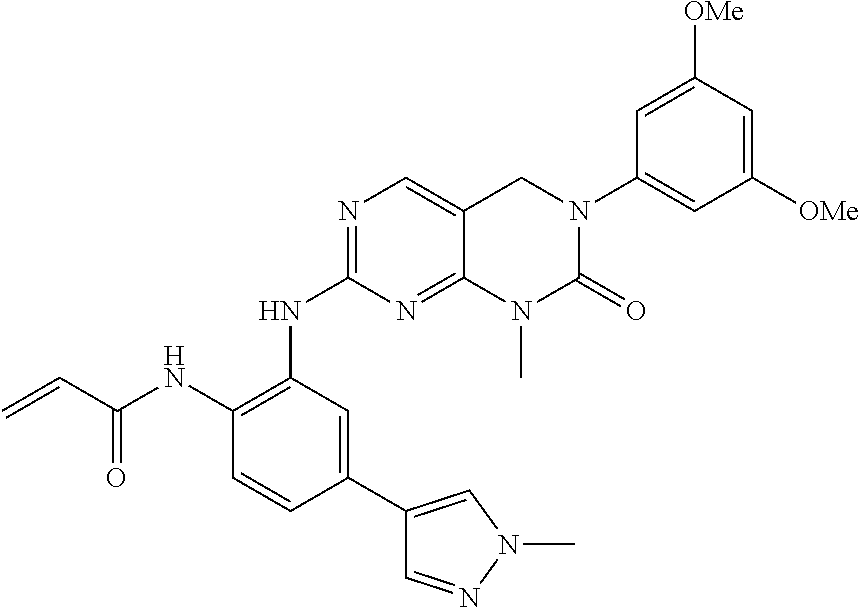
C1(NC(=O)C=C)=C(NC2=NC=C3C(=N2)N(C)C(=O)N(C2=CC([OMe])=CC([OMe])=C2)C3)C=C(C2=CN(C)N=C2)C=C1
